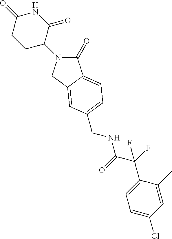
C1(=O)N(C2C(=O)NC(=O)CC2)CC2=CC(CNC(=O)C(C3=CC=C(Cl)C=C3C)(F)F)=CC=C12
